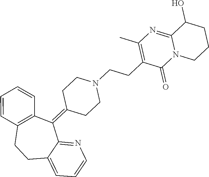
C1(=C2C3=NC=CC=C3CCC3=C2C=CC=C3)CCN(CCC2=C(C)N=C3N(C2=O)CCCC3O)CC1
